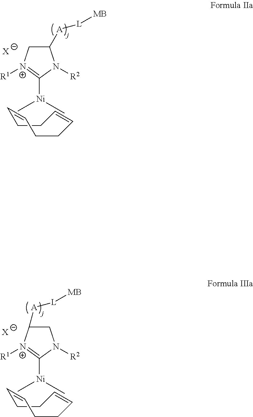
[N+]1([R1])=C([Ni](C)C)N([R2])C([A][L][MB])C1.[X].C1CC=CCCC=C1.[X].C1CC=CCCC=C1.[N+]1([R1])=C([Ni](C)C)N([R2])CC1[A][L][MB]
